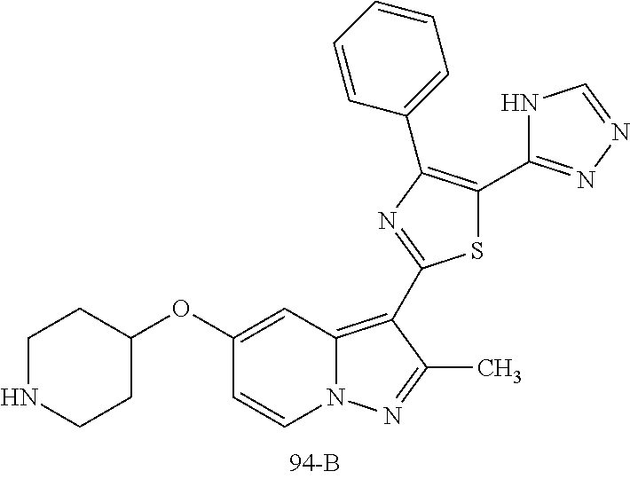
C1(OC2CCNCC2)=CC2=C(C3=NC(C4=CC=CC=C4)=C(C4=NN=CN4)S3)C(C)=NN2C=C1
